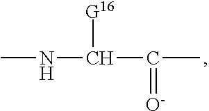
C(C(C)=[O-])(NC)[G16]
